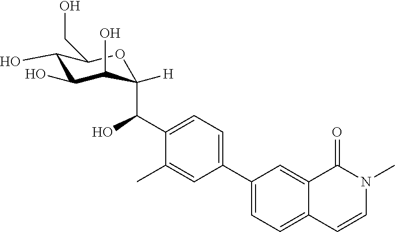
C1(O)C(O)C(O)C(C(C2=CC=C(C3=CC=C4C(=C3)C(=O)N(C)C=C4)C=C2C)O)([H])OC1CO
